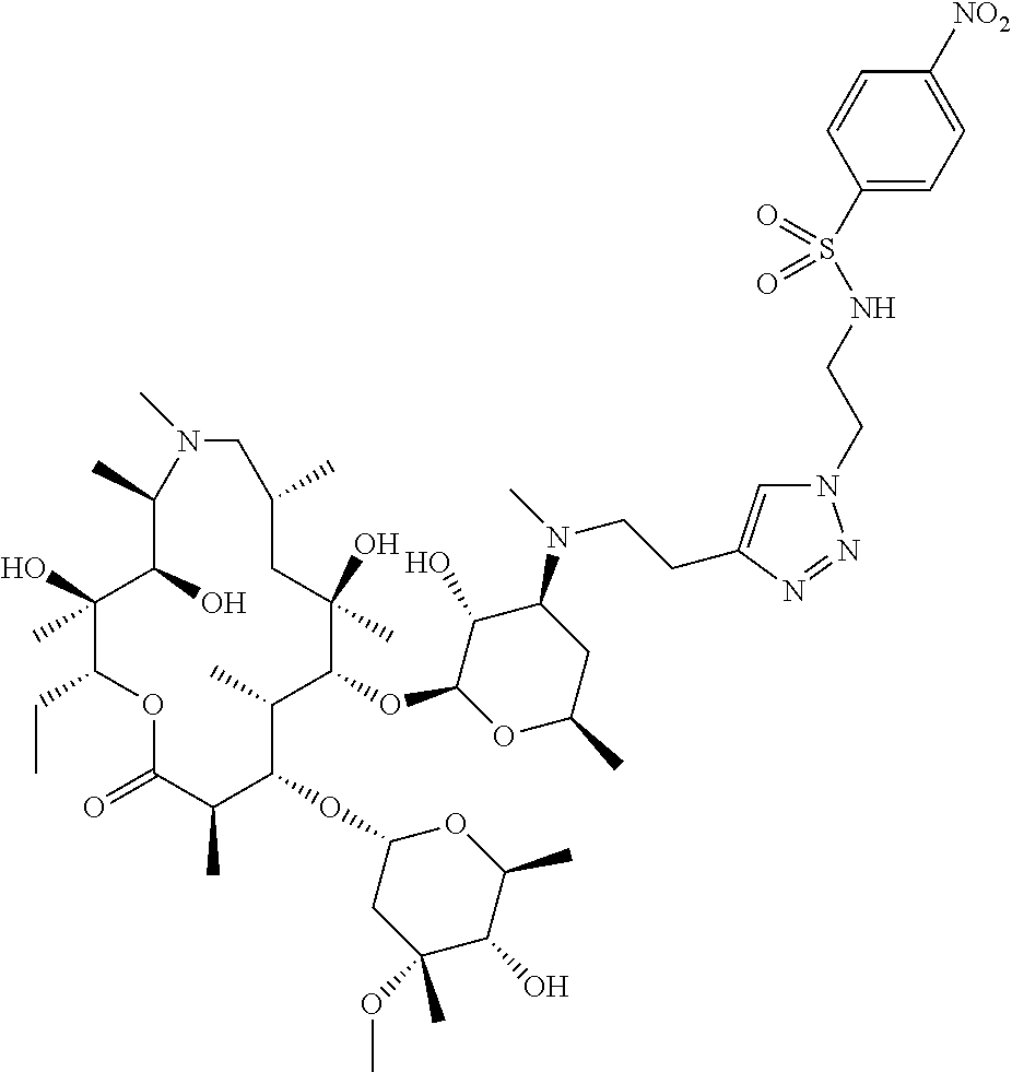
C1(O)C(OC2C(C)C(OC3CC(OC)(C)C(O)C(C)O3)C(C)C(=O)OC(CC)C(O)(C)C(O)C(C)N(C)CC(C)CC2(O)C)OC(C)CC1N(C)CCC1=CN(CCNS(C2=CC=C([NO2])C=C2)(=O)=O)N=N1
